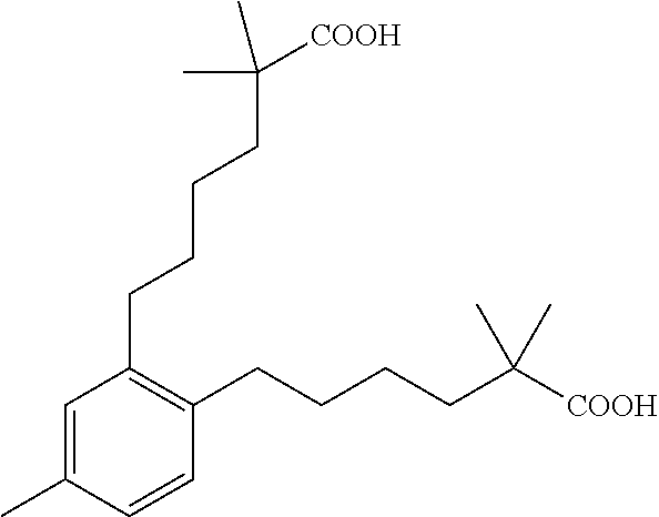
C1(CCCCC(C)(C)[COOH])=C(CCCCC(C)(C)[COOH])C=CC(C)=C1
